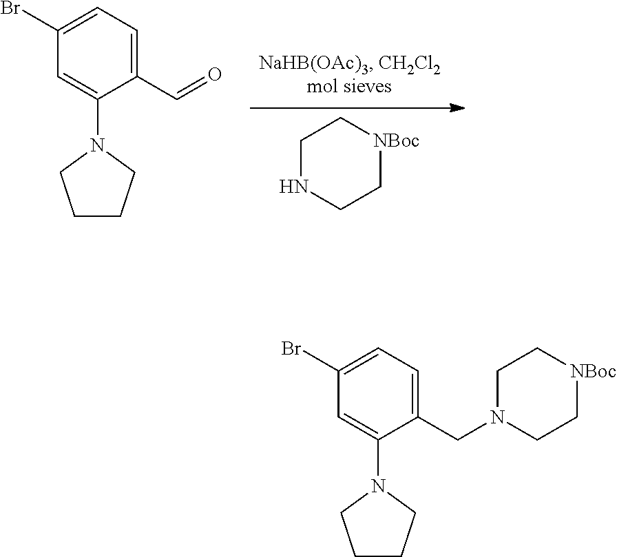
C1NCC[NBoc]C1.C1=C(N2CCCC2)C(C=O)=CC=C1Br.C1=C(N2CCCC2)C(CN2CC[NBoc]CC2)=CC=C1Br
